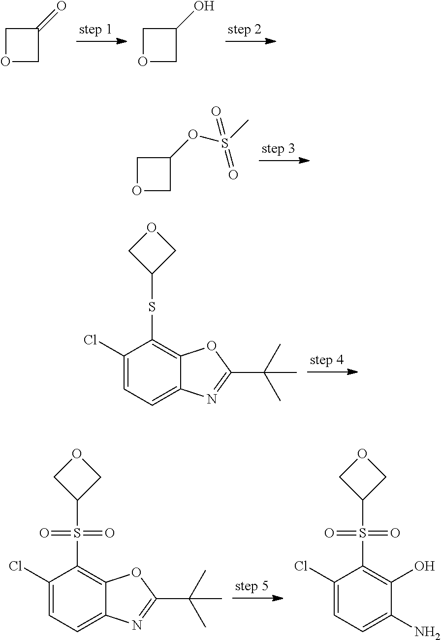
C1OCC1=O.C1OCC1O.C1OCC1OS(C)(=O)=O.C1(Cl)=CC=C2C(=C1SC1COC1)OC(C(C)(C)C)=N2.C1(Cl)=CC=C2C(=C1S(C1COC1)(=O)=O)OC(C(C)(C)C)=N2.C1(Cl)=CC=C(N)C(O)=C1S(C1COC1)(=O)=O
